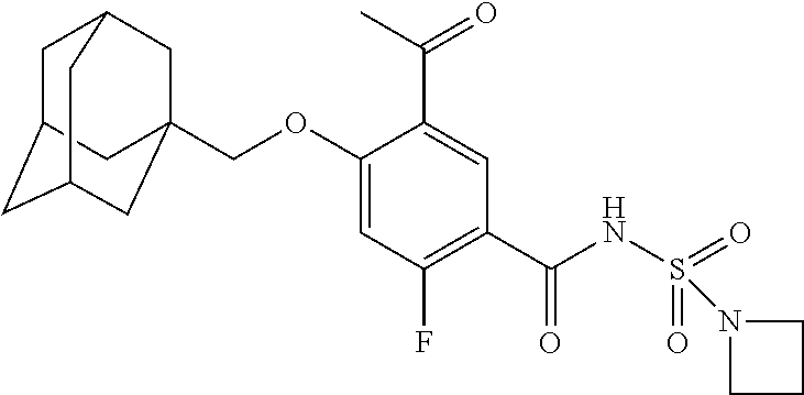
C1C2CC3CC(COC4=CC(F)=C(C(=O)NS(=O)(=O)N5CCC5)C=C4C(C)=O)(CC1C3)C2
